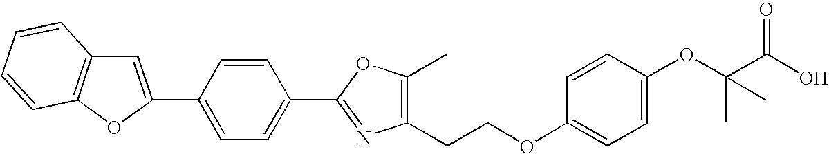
C(C(O)=O)(C)(C)OC1=CC=C(OCCC2=C(C)OC(C3=CC=C(C4=CC5=C(O4)C=CC=C5)C=C3)=N2)C=C1
